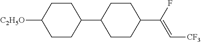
C1CC(C2CCC(C(F)=C[CF3])CC2)CCC1[C2H5O]
